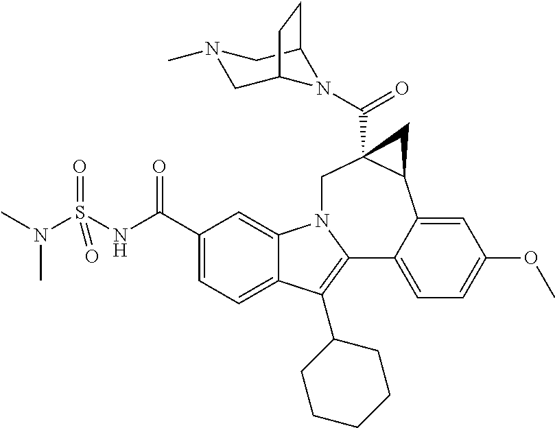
C1(C(NS(N(C)C)(=O)=O)=O)=CC=C2C(=C1)N1C(=C2C2CCCCC2)C2=CC=C(OC)C=C2C2C(C(=O)N3C4CN(C)CC3CC4)(C1)C2
